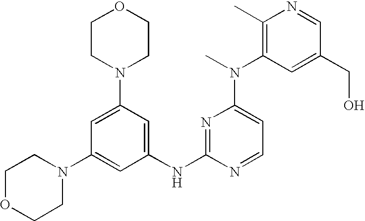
C1(NC2=NC(N(C)C3=C(C)N=CC(CO)=C3)=CC=N2)=CC(N2CCOCC2)=CC(N2CCOCC2)=C1
